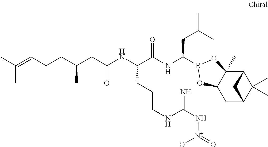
C12C3(C)C(CC(C1(C)C)C2)OB(C(NC(C(NC(=O)CC(CCC=C(C)C)C)CCCNC(N[N+](=O)[O-])=N)=O)CC(C)C)O3
